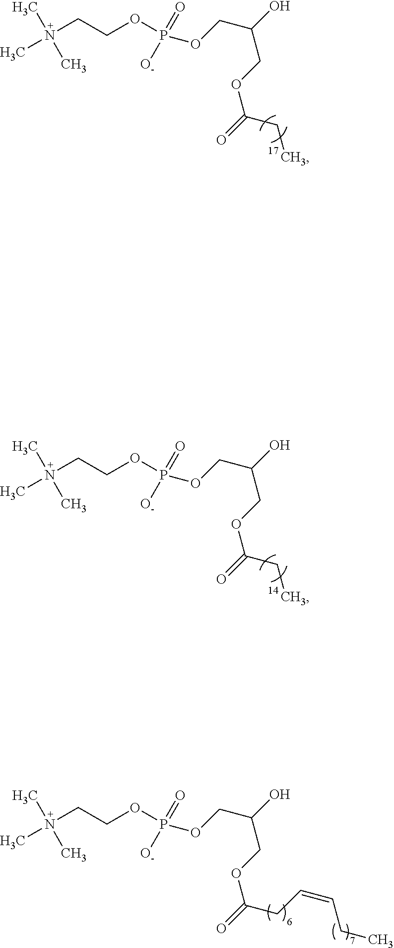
N(CCOP(OCC(COC(CC)=O)O)([O-])=O)(C)(C)C.N(CCOP(OCC(COC(CC)=O)O)([O-])=O)(C)(C)C.N(CCOP(OCC(COC(CC=CCC)=O)O)([O-])=O)(C)(C)C
